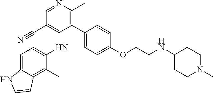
C1(C)=C2C(=CC=C1NC1=C(C#N)C=NC(C)=C1C1=CC=C(OCCNC3CCN(C)CC3)C=C1)NC=C2
